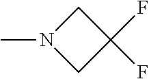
C1N(C)CC1(F)F
